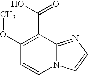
N12C(=NC=C1)C(C(=O)O)=C(OC)C=C2
